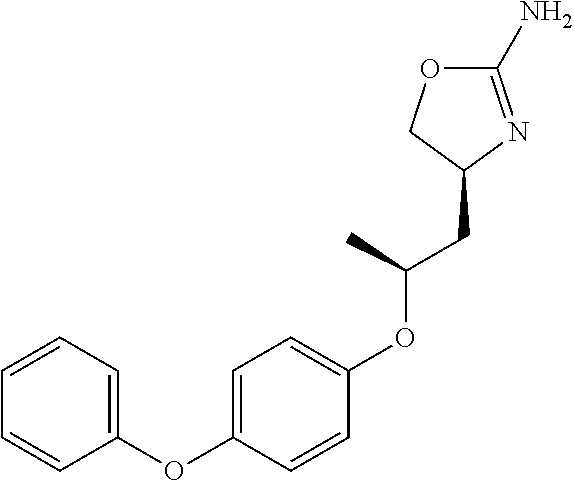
C1=C(OC2=CC=CC=C2)C=CC(OC(CC2N=C(N)OC2)C)=C1
